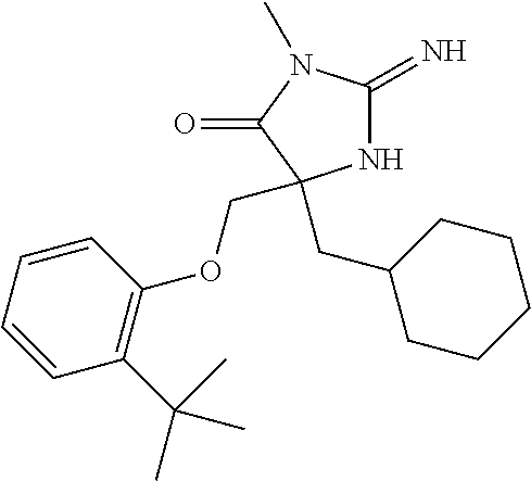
N1C(=N)N(C)C(=O)C1(CC1CCCCC1)COC1=C(C(C)(C)C)C=CC=C1
